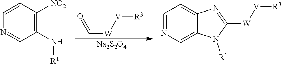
O=C[W][V][R3].[Na2S2O4].C1=CC([NO2])=C(N[R1])C=N1.C1=NC=C2C(=C1)N=C([W][V][R3])N2[R1]
